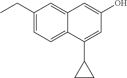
C12=CC(CC)=CC=C1C(C1CC1)=CC(O)=C2
